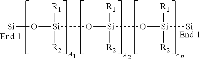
[A].[A].[A].[Si]O[Si](O[Si](O[Si]([Si])([R1])[R2])([R1])[R2])([R1])[R2]
